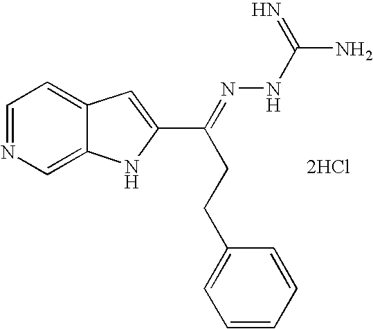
C1=NC=C2C(=C1)C=C(C(CCC1=CC=CC=C1)=NNC(=N)N)N2.[2HCl]
